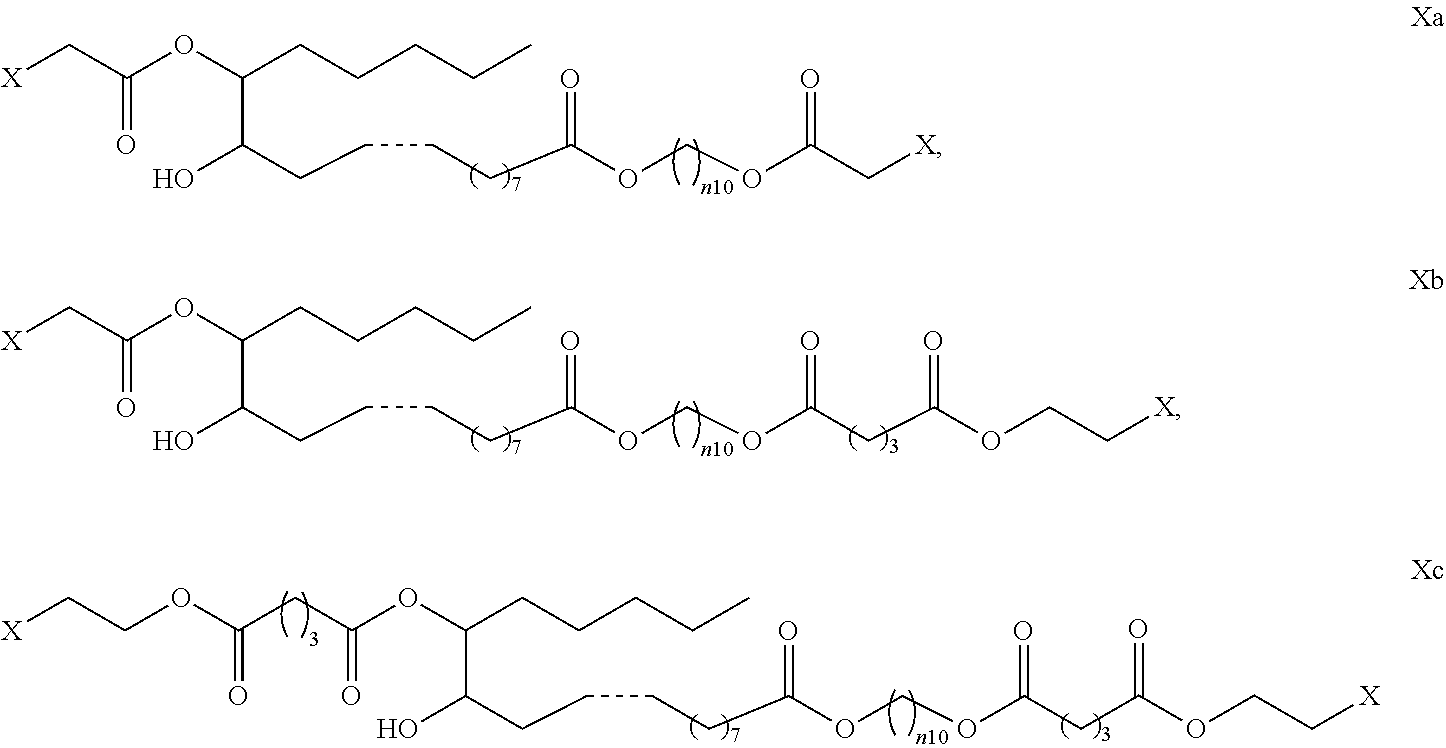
C(C(OCOC(C[X])=O)=O)CCCC(C(CCCCC)OC(=O)C[X])O.C(C(OCOC(CC(=O)OCC[X])=O)=O)CCCC(C(CCCCC)OC(=O)C[X])O.C(C(OCOC(CC(=O)OCC[X])=O)=O)CCCC(C(CCCCC)OC(=O)CC(OCC[X])=O)O
